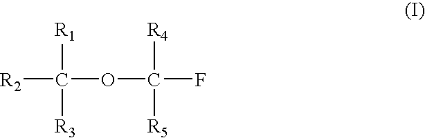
[R2]C(OC(F)([R4])[R5])([R1])[R3]
